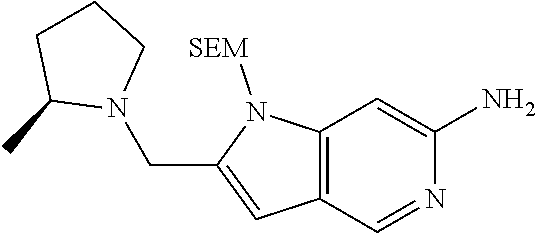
C12=C(C=C(N)N=C1)N([SEM])C(CN1C(C)CCC1)=C2
